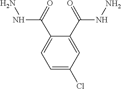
N(N)C(C1=CC(Cl)=CC=C1C(NN)=O)=O
